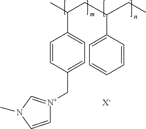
C1=CN(C)C=[N+]1CC1=CC=C(C(C)CC(CC)C2=CC=CC=C2)C=C1.[X-]
